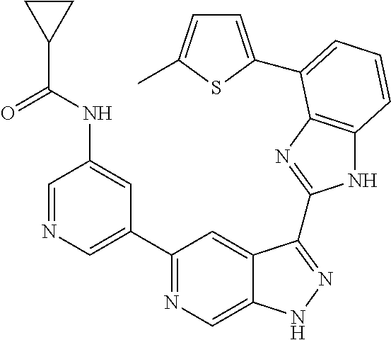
C1=NC=C(C2=NC=C3C(=C2)C(C2=NC4=C(N2)C=CC=C4C2=CC=C(C)S2)=NN3)C=C1NC(C1CC1)=O
